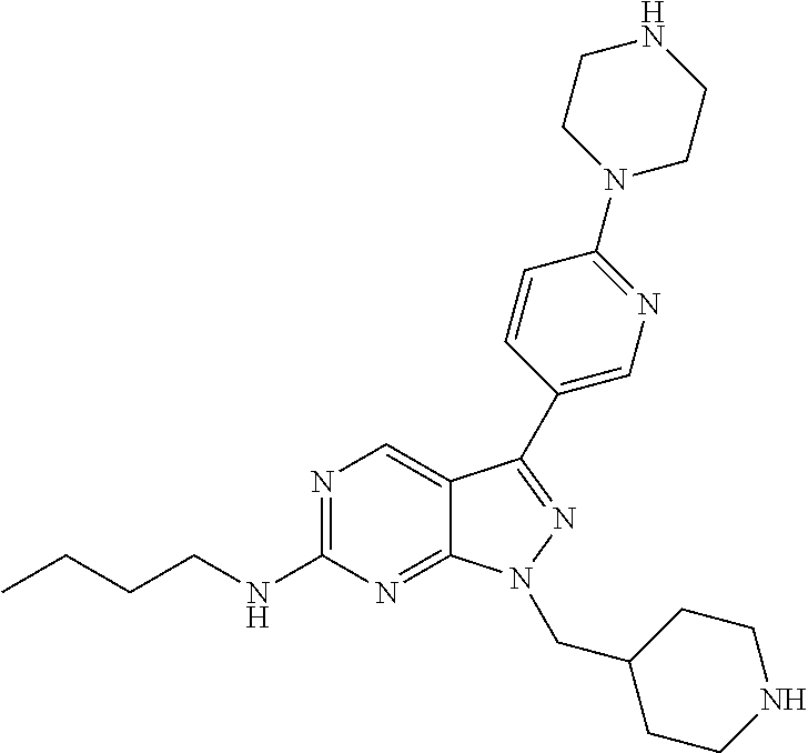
N1=C(NCCCC)N=C2C(=C1)C(C1=CN=C(N3CCNCC3)C=C1)=NN2CC1CCNCC1
